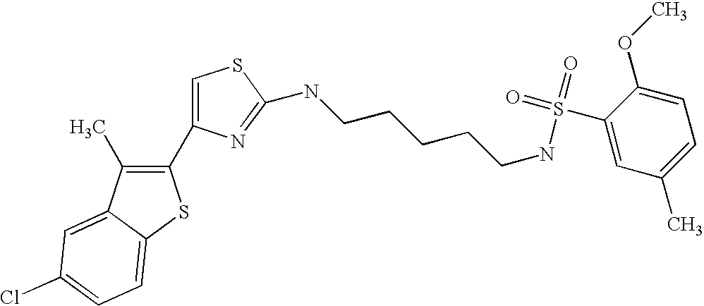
C1(C2=CSC(NCCCCCNS(=O)(=O)C3=CC(C)=CC=C3OC)=N2)=C(C)C2=CC(Cl)=CC=C2S1
